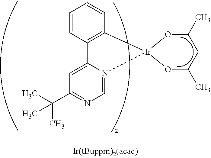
C1=CC2=C(C=C1)[Ir]1(N3=CN=C(C(C)(C)C)C=C23)OC(C)CC(C)O1
